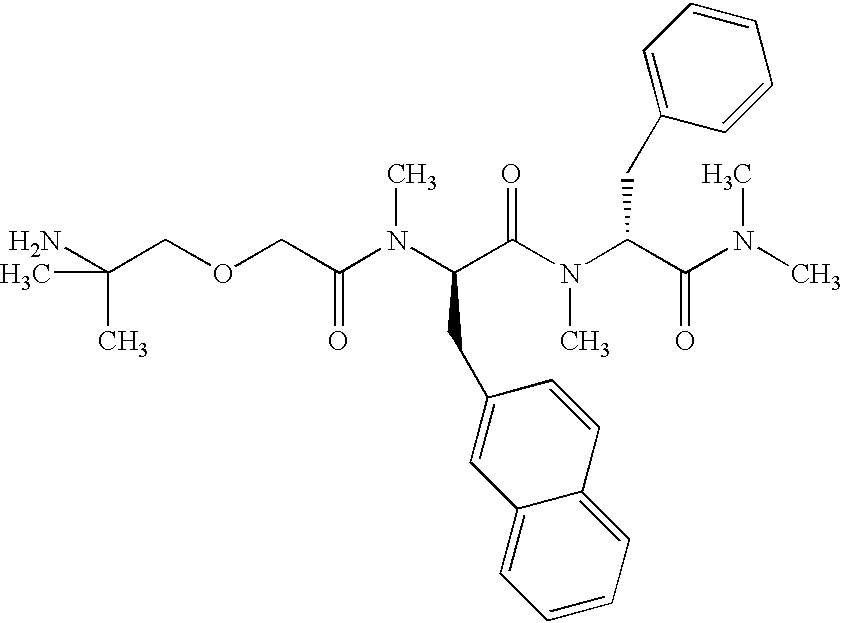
NC(COCC(N(C(C(N(C(C(N(C)C)=O)CC1=CC=CC=C1)C)=O)CC1=CC2=CC=CC=C2C=C1)C)=O)(C)C
